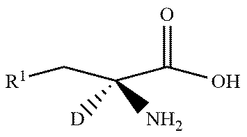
[R1]CC(C(O)=O)([D])N
